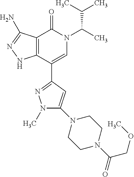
C12=C(C(C3=NN(C)C(N4CCN(C(=O)COC)CC4)=C3)=CN(C(C)C(C)C)C1=O)NN=C2N
